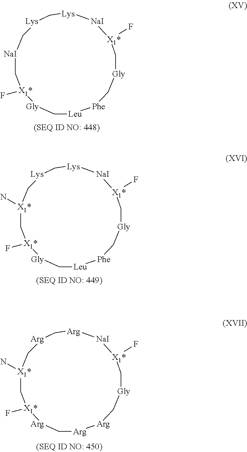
[Leu]1[Phe]C[Gly]C[X1*](F)[NaI][Lys]C[Lys]C[NaI]C[X1*](F)[Gly]C1.[Leu]1[Phe]C[Gly]C[X1*](F)[NaI][Lys]C[Lys]C[X1*](N)C[X1*](F)[Gly]C1.[Arg]1[Arg]C[Gly]C[X1*](F)[NaI][Arg]C[Arg]C[X1*](N)C[X1*](F)[Arg]C1
